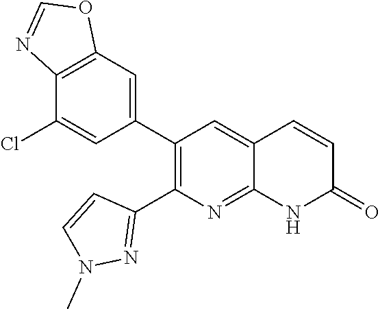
C12=C(C=C(C3=C(C4=NN(C)C=C4)N=C4C(=C3)C=CC(=O)N4)C=C1Cl)OC=N2
